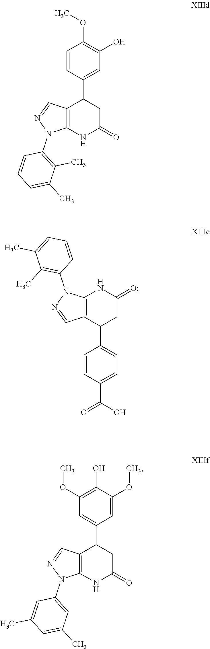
C1=CC(OC)=C(O)C=C1C1C2=C(NC(=O)C1)N(C1=C(C)C(C)=CC=C1)N=C2.C1=CC(C(=O)O)=CC=C1C1C2=C(NC(=O)C1)N(C1=C(C)C(C)=CC=C1)N=C2.C1=C(C2C3=C(NC(=O)C2)N(C2=CC(C)=CC(C)=C2)N=C3)C=C(OC)C(O)=C1OC
